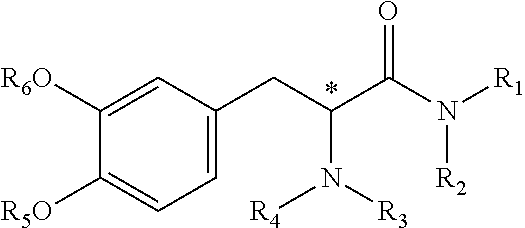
C1([R6O])=CC(CC(C(N([R1])[R2])=O)N([R4])[R3])=CC=C1[R5O].*
